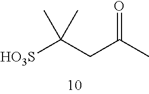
C(CC(C)=O)([HO3S])(C)C
